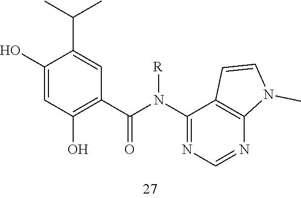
C1(O)=CC(O)=C(C(N([R])C2=NC=NC3=C2C=CN3C)=O)C=C1C(C)C
